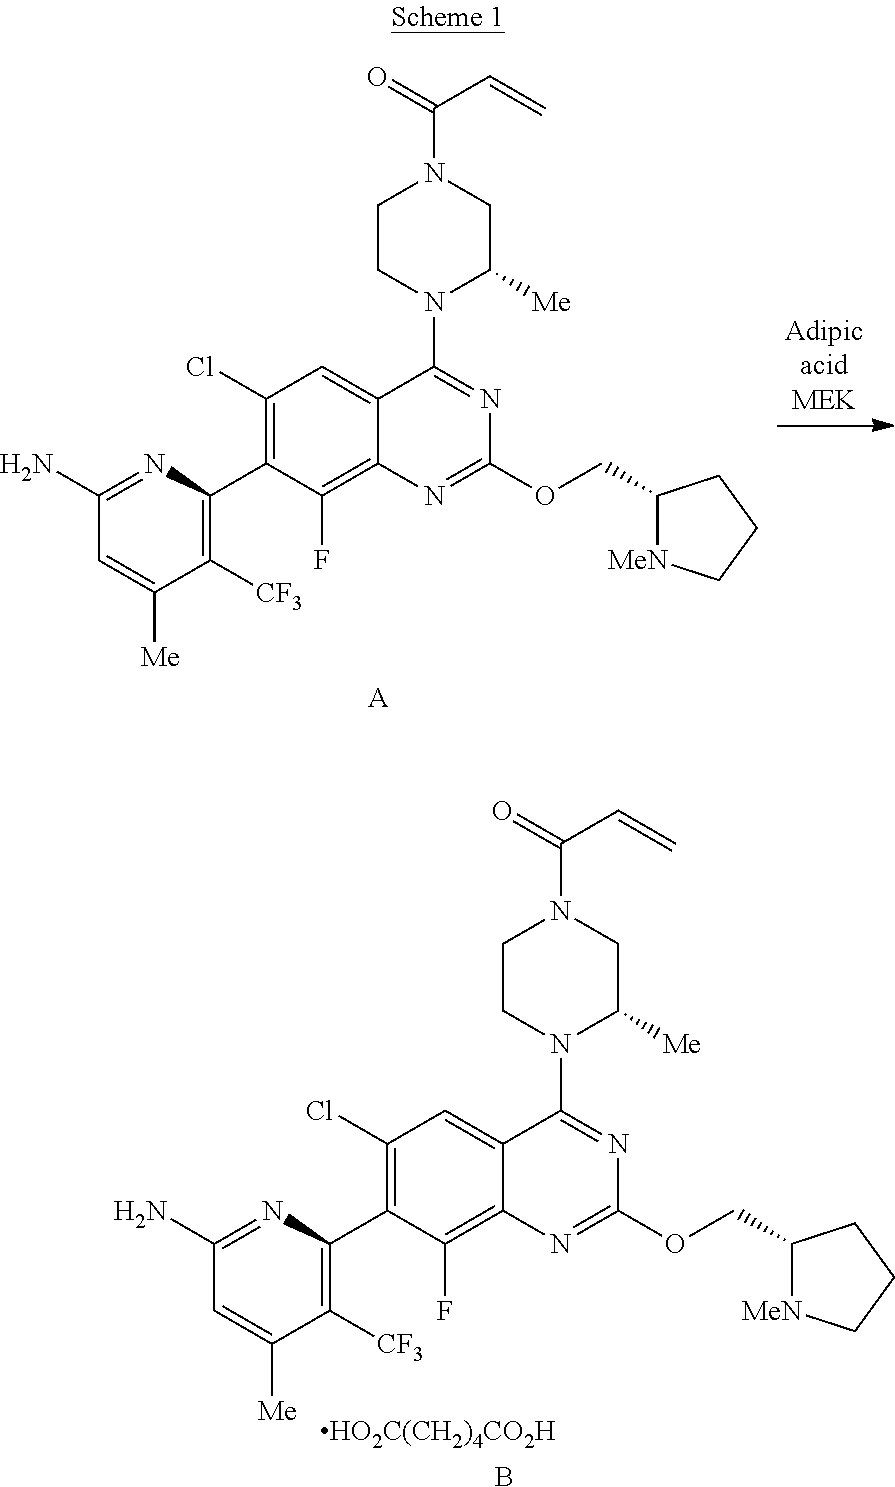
C1(Cl)=C(C2=C([CF3])C([Me])=CC(N)=N2)C(F)=C2C(=C1)C(N1C([Me])CN(C(=O)C=C)CC1)=NC(OCC1[MeN]CCC1)=N2.[A].C1(Cl)=C(C2=C([CF3])C([Me])=CC(N)=N2)C(F)=C2C(=C1)C(N1C([Me])CN(C(=O)C=C)CC1)=NC(OCC1[MeN]CCC1)=N2.[HO2C(CH2)4CO2H].B
